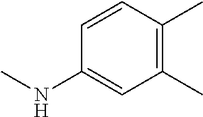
C1(C)=C(C)C=CC(NC)=C1
